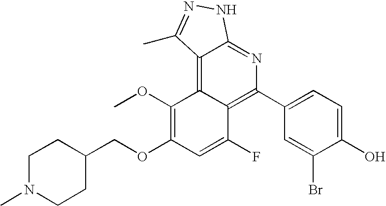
C1N(C)CCC(COC2=C(OC)C3=C4C(=NC(C5=CC=C(O)C(Br)=C5)=C3C(F)=C2)NN=C4C)C1
